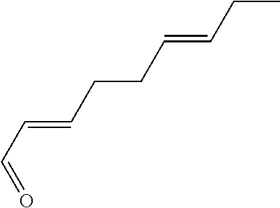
O=CC=CCCC=CCC
